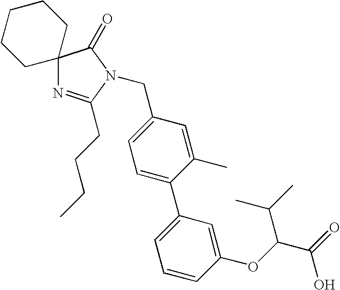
C12(N=C(CCCC)N(CC3=CC=C(C4=CC=CC(OC(C(=O)O)C(C)C)=C4)C(C)=C3)C1=O)CCCCC2
